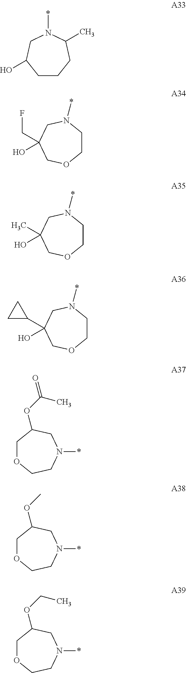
C1CCC(C)N(*)CC1O.C1CN(*)CC(O)(CF)CO1.C1CN(*)CC(O)(C)CO1.C1CN(*)CC(O)(C2CC2)CO1.C1OCCN(*)CC1OC(=O)C.C1OCCN(*)CC1OC.C1OCCN(*)CC1OCC
